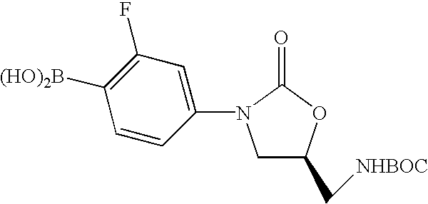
C1C(C[NHBOC])OC(=O)N1C1=CC(F)=C([(HO)2B])C=C1
